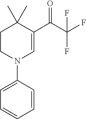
C1CN(C2=CC=CC=C2)C=C(C(C(F)(F)F)=O)C1(C)C
